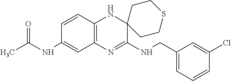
C12=C(N=C(NCC3=CC=CC(Cl)=C3)C3(N1)CCSCC3)C=C(NC(C)=O)C=C2
